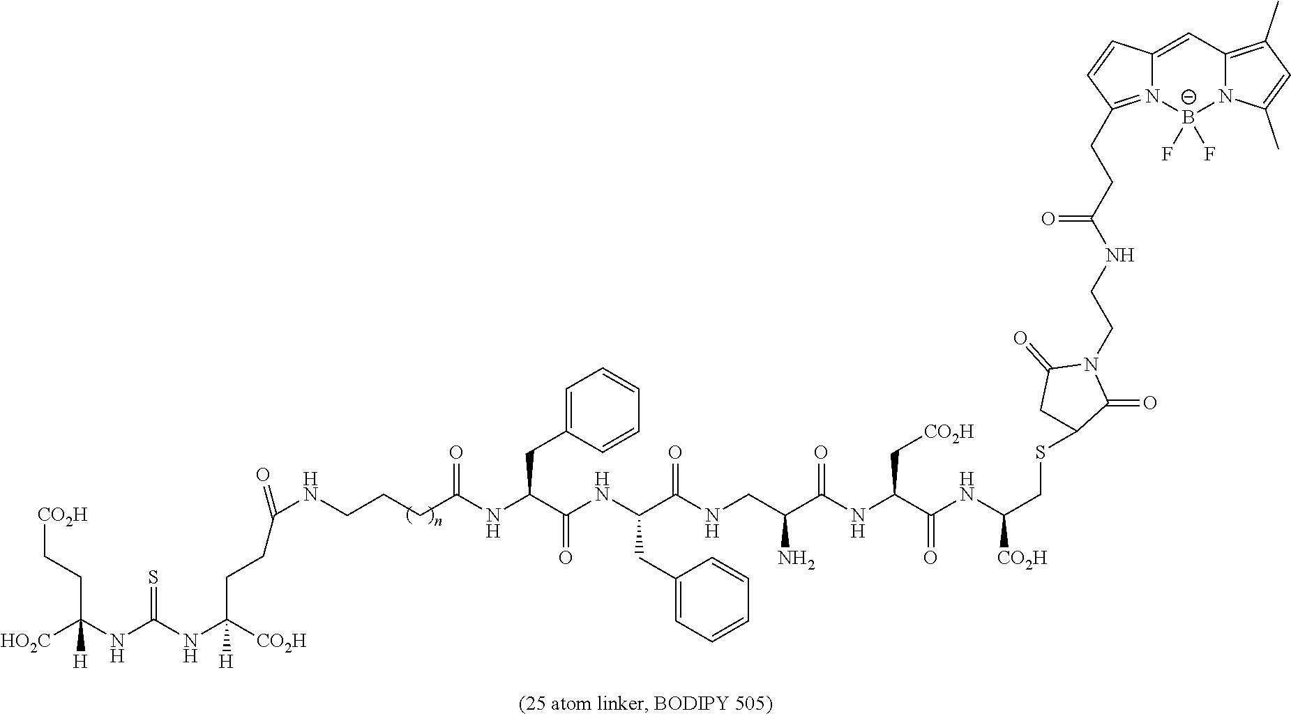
C12=CC3=C(C)C=C(C)N3[B-](F)(F)N1=C(CCC(NCCN1C(=O)CC(SCC(NC(C(NC(C(CNC(C(NC(C(NC(CCCNC(=O)CCC(NC(NC([HO2C])(CC[CO2H])[H])=S)([CO2H])[H])=O)CC3=CC=CC=C3)=O)CC3=CC=CC=C3)=O)N)=O)C[CO2H])=O)[CO2H])C1=O)=O)C=C2
